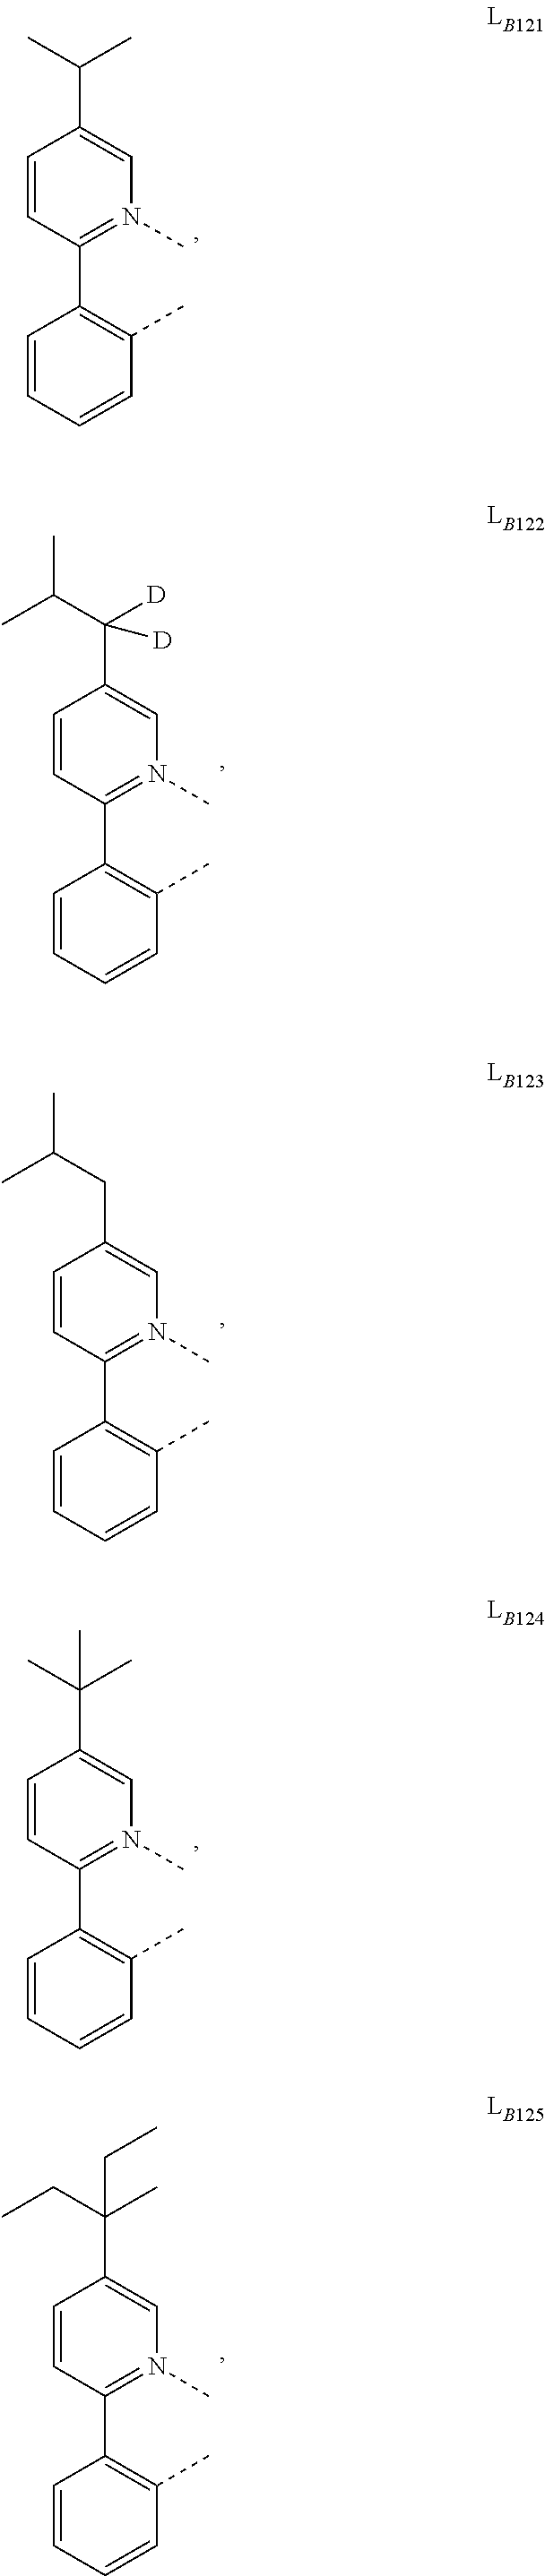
C1=CC(C)=C(C2=N(C)C=C(C(C)C)C=C2)C=C1.C1=CC(C)=C(C2=N(C)C=C(C(C(C)C)([D])[D])C=C2)C=C1.C1=CC(C)=C(C2=N(C)C=C(C(C)(C)C)C=C2)C=C1.C1=CC(C)=C(C2=N(C)C=C(C(CC)(C)CC)C=C2)C=C1.C1=CC(C)=C(C2=N(C)C=C(CC(C)C)C=C2)C=C1
